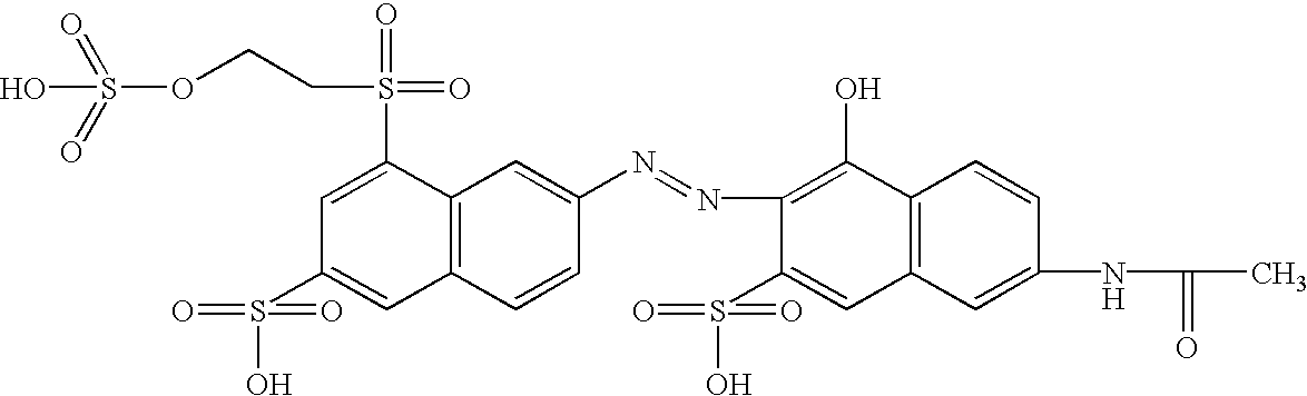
C1(N=NC2=CC3=C(C=C2)C=C(S(=O)(=O)O)C=C3S(=O)(=O)CCOS(=O)(=O)O)=C(O)C2=C(C=C1S(=O)(O)=O)C=C(NC(C)=O)C=C2
